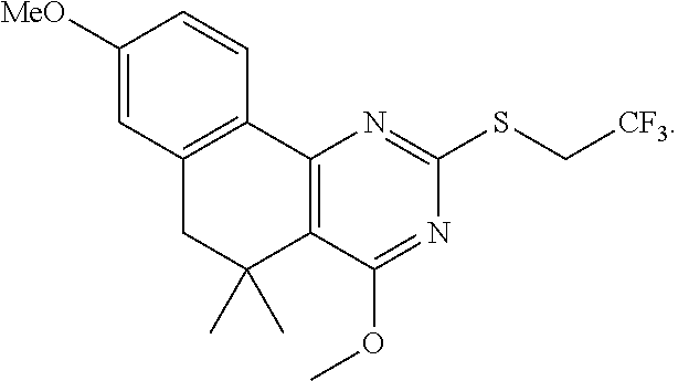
C1(SC[CF3])=NC2=C(C(OC)=N1)C(C)(C)CC1=C2C=CC([MeO])=C1
